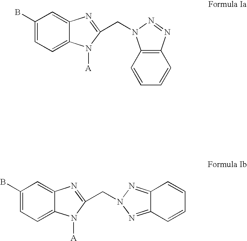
C1(B)=CC=C2C(=C1)N=C(CN1C3=C(C=CC=C3)N=N1)N2[A].C1(B)=CC=C2C(=C1)N=C(CN1N=C3C(=N1)C=CC=C3)N2[A]
